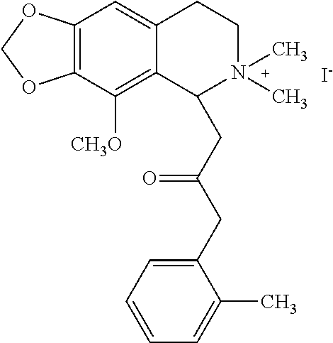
[I-].C12=C(C([CH3O])=C3C(=C1)CCN(C)(C)C3CC(CC1=CC=CC=C1C)=O)OCO2
